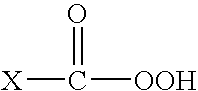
[X]C(=O)[OOH]
